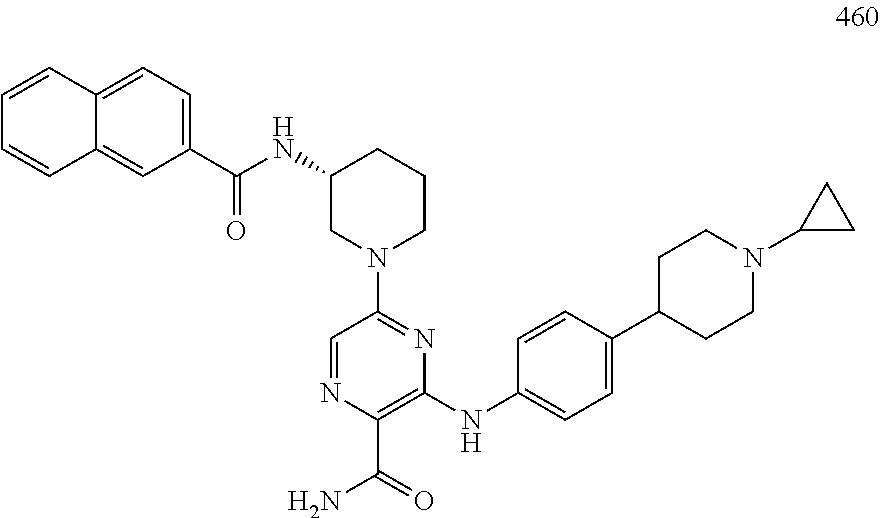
C1=NC(C(=O)N)=C(NC2=CC=C(C3CCN(C4CC4)CC3)C=C2)N=C1N1CCCC(NC(=O)C2=CC=C3C(=C2)C=CC=C3)C1
